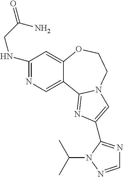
C1(NCC(=O)N)=NC=C2C(=C1)OCCN1C2=NC(C2=NC=NN2C(C)C)=C1
